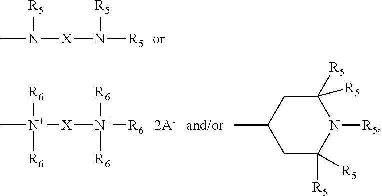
CN([X]N([R5])[R5])[R5].C[N+]([X][N+]([R6])([R6])[R6])([R6])[R6].C1C([R5])([R5])N([R5])C([R5])([R5])CC1C
